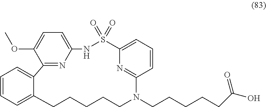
C12=NC(=CC=C1OC)NS(=O)(=O)C1=CC=CC(=N1)N(CCCCCC(O)=O)CCCCCC1=CC=CC=C21
